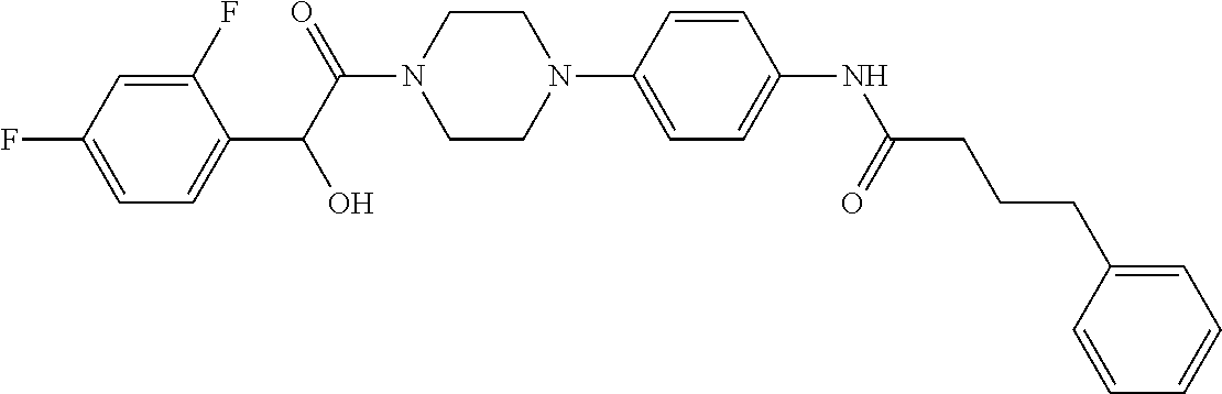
C1(F)=CC(F)=CC=C1C(C(=O)N1CCN(C2=CC=C(NC(CCCC3=CC=CC=C3)=O)C=C2)CC1)O
